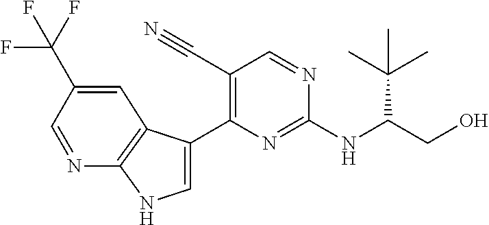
C1=C(C(F)(F)F)C=NC2=C1C(C1=C(C#N)C=NC(NC(CO)C(C)(C)C)=N1)=CN2
